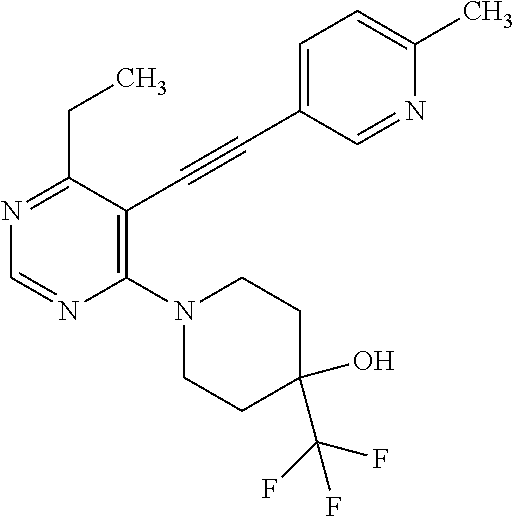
N1=C(CC)C(C#CC2=CC=C(C)N=C2)=C(N2CCC(C(F)(F)F)(O)CC2)N=C1
